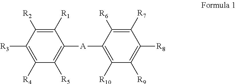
C1([R4])=C([R3])C([R2])=C([R1])C([A]C2=C([R10])C([R9])=C([R8])C([R7])=C2[R6])=C1[R5]
